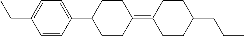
C1(C2CCC(=C3CCC(CCC)CC3)CC2)=CC=C(CC)C=C1
